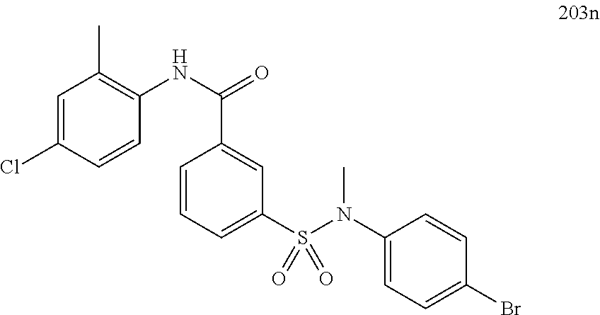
C1=C(Cl)C=CC(NC(=O)C2=CC(S(N(C3=CC=C(Br)C=C3)C)(=O)=O)=CC=C2)=C1C
